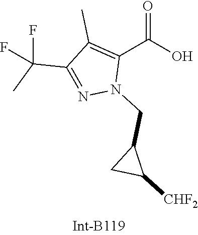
C1(C)=C(C(=O)O)N(CC2CC2[CHF2])N=C1C(F)(F)C
